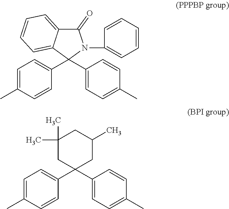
C1(=O)C2=CC=CC=C2C(C2=CC=C(C)C=C2)(C2=CC=C(C)C=C2)N1C1=CC=CC=C1.C1(C2=CC=C(C)C=C2)(C2=CC=C(C)C=C2)CC(C)CC(C)(C)C1
